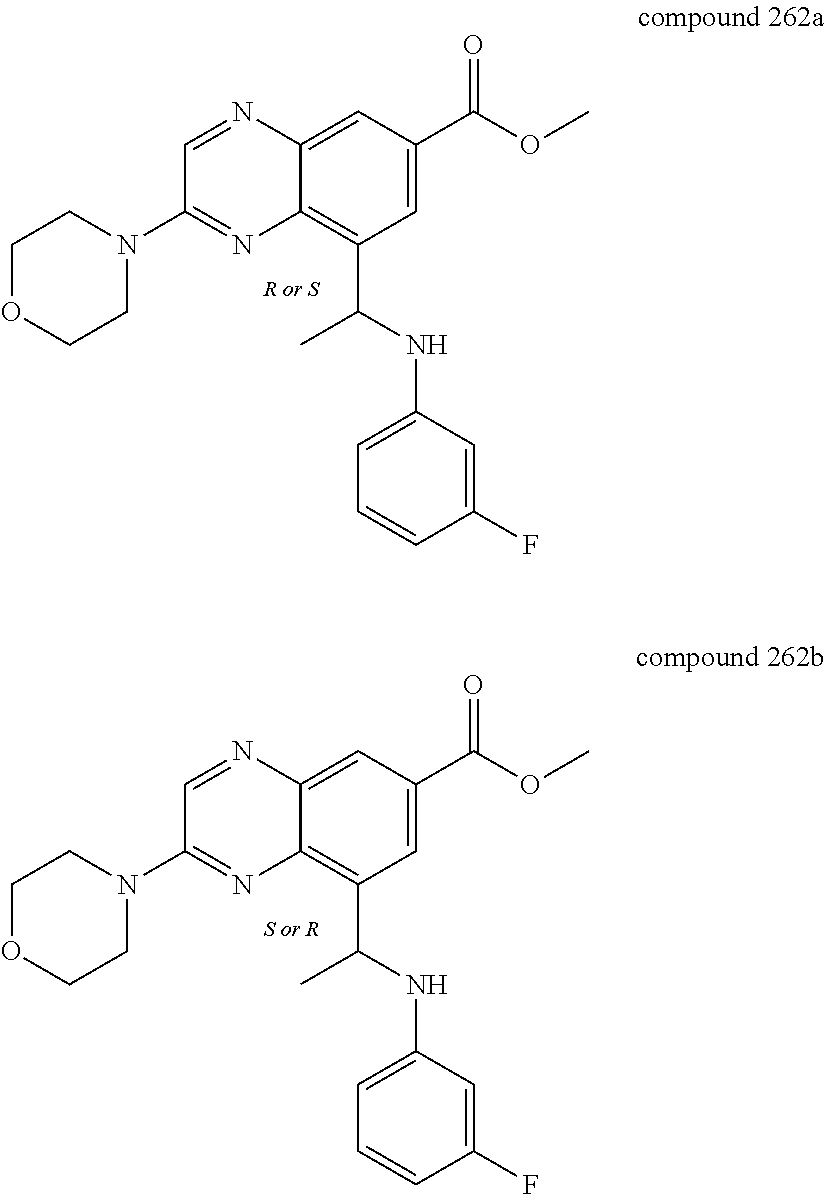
C1(N2CCOCC2)=NC2=C(C(NC3=CC=CC(F)=C3)C)C=C(C(=O)OC)C=C2N=C1.C1(N2CCOCC2)=NC2=C(C(NC3=CC=CC(F)=C3)C)C=C(C(=O)OC)C=C2N=C1
